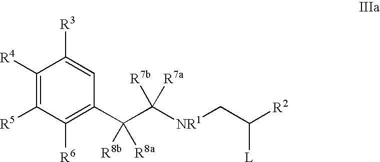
C1([R4])=C([R5])C([R6])=C(C(C([NR1]CC([R2])[L])([R7a])[R7b])([R8a])[R8b])C=C1[R3]
